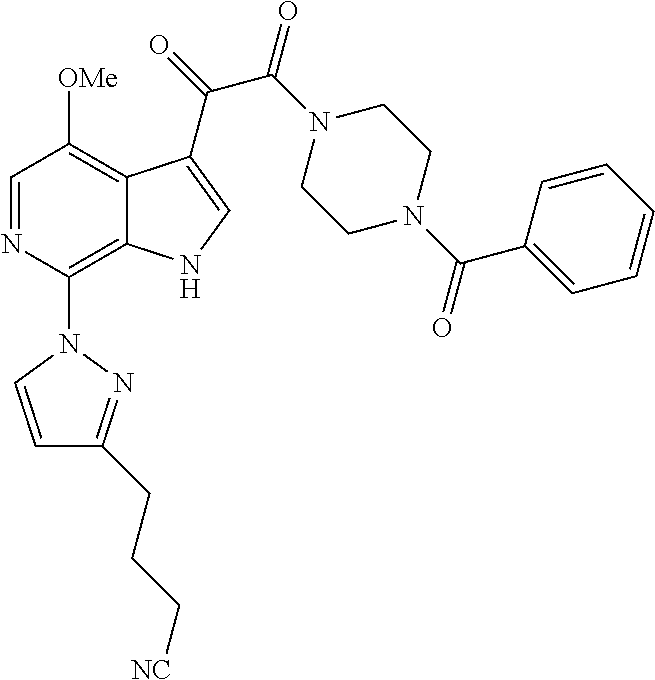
C1=NC(N2C=CC(CCC[NC])=N2)=C2C(=C1[OMe])C(C(=O)C(N1CCN(C(C3=CC=CC=C3)=O)CC1)=O)=CN2
